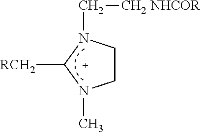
C([CH2 NHCOR])N1CCN(C)C1[RCH2]
